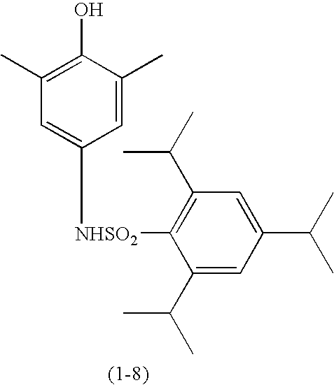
C1(C)=C(O)C(C)=CC([NHSO2]C2=C(C(C)C)C=C(C(C)C)C=C2C(C)C)=C1
